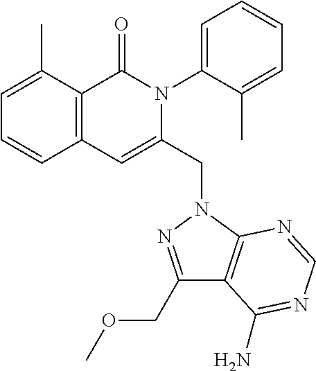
C1=C(C)C2=C(C=C1)C=C(CN1C3=C(C(COC)=N1)C(N)=NC=N3)N(C1=CC=CC=C1C)C2=O
